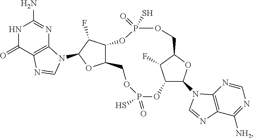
C12C(N3C4=C(C([NH2])=NC=N4)N=C3)OC(C1F)COP(=O)(S)OC1C(COP(S)(=O)O2)OC(N2C3=C(C(=O)NC(N)=N3)N=C2)C1F
